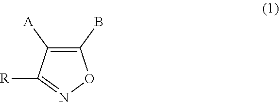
C1(B)=C([A])C([R])=NO1
